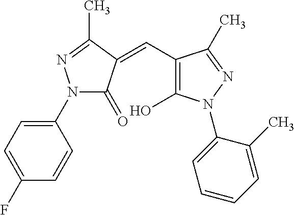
C1(F)=CC=C(N2C(=O)C(=CC3=C(O)N(C4=CC=CC=C4C)N=C3C)C(C)=N2)C=C1
